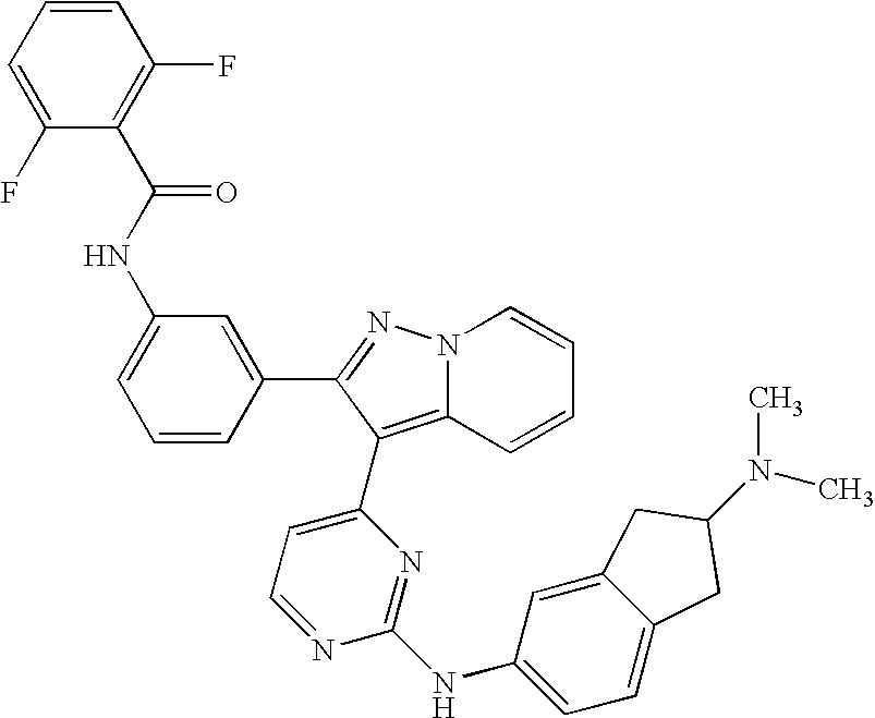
C12=C(C3=CC=NC(NC4=CC=C5C(=C4)CC(N(C)C)C5)=N3)C(C3=CC(NC(C4=C(F)C=CC=C4F)=O)=CC=C3)=NN1C=CC=C2
